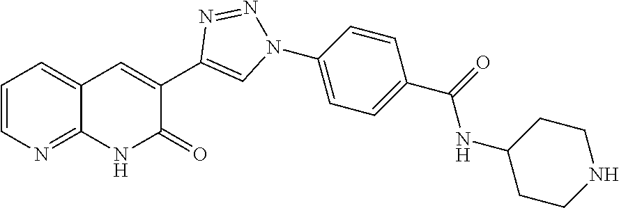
C12=NC=CC=C1C=C(C1=CN(C3=CC=C(C(=O)NC4CCNCC4)C=C3)N=N1)C(=O)N2
